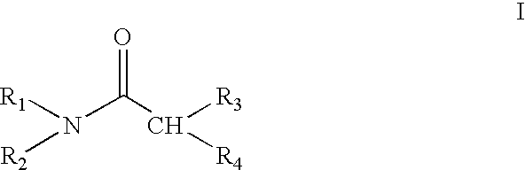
N(C(=O)C([R3])[R4])([R1])[R2]
